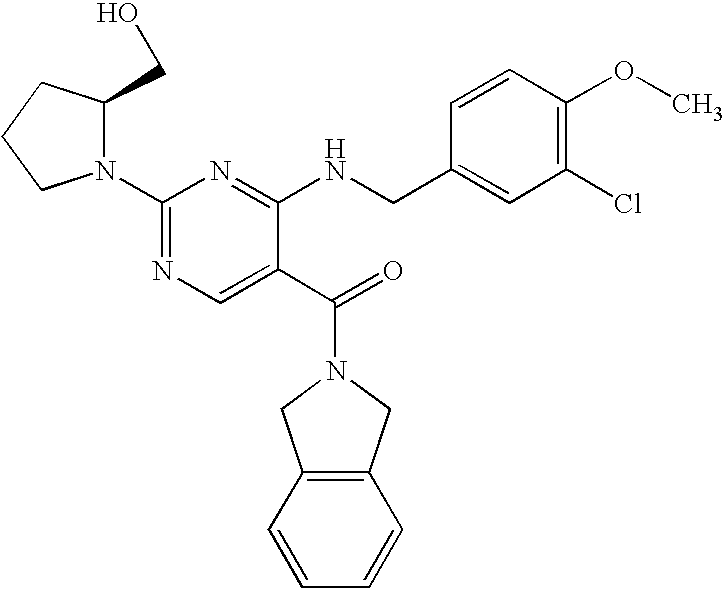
N1(C2=NC=C(C(=O)N3CC4=C(C3)C=CC=C4)C(NCC3=CC(Cl)=C(OC)C=C3)=N2)C(CO)CCC1
